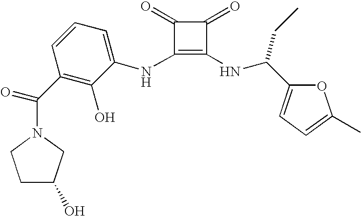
N1(C(C2=C(O)C(NC3=C(NC(CC)C4=CC=C(C)O4)C(=O)C3=O)=CC=C2)=O)CCC(O)C1
